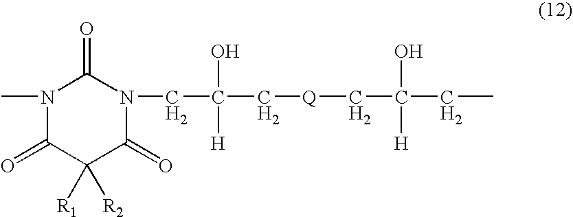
CN1C(=O)C([R1])([R2])C(=O)N(CC(C[Q]CC(CC)([H])O)([H])O)C1=O
